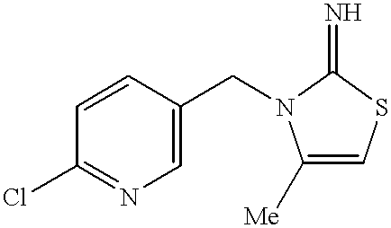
C1=CC(CN2C([Me])=CSC2=N)=CN=C1Cl
